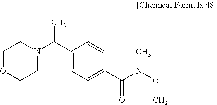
C1(C(N2CCOCC2)C)=CC=C(C(N(OC)C)=O)C=C1
